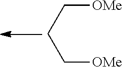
C(CC[OMe])[OMe]
